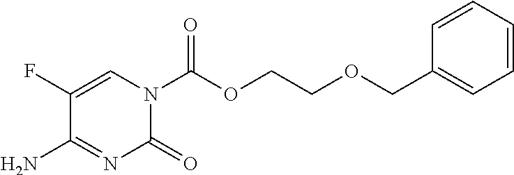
C1(F)=CN(C(OCCOCC2=CC=CC=C2)=O)C(=O)N=C1N
